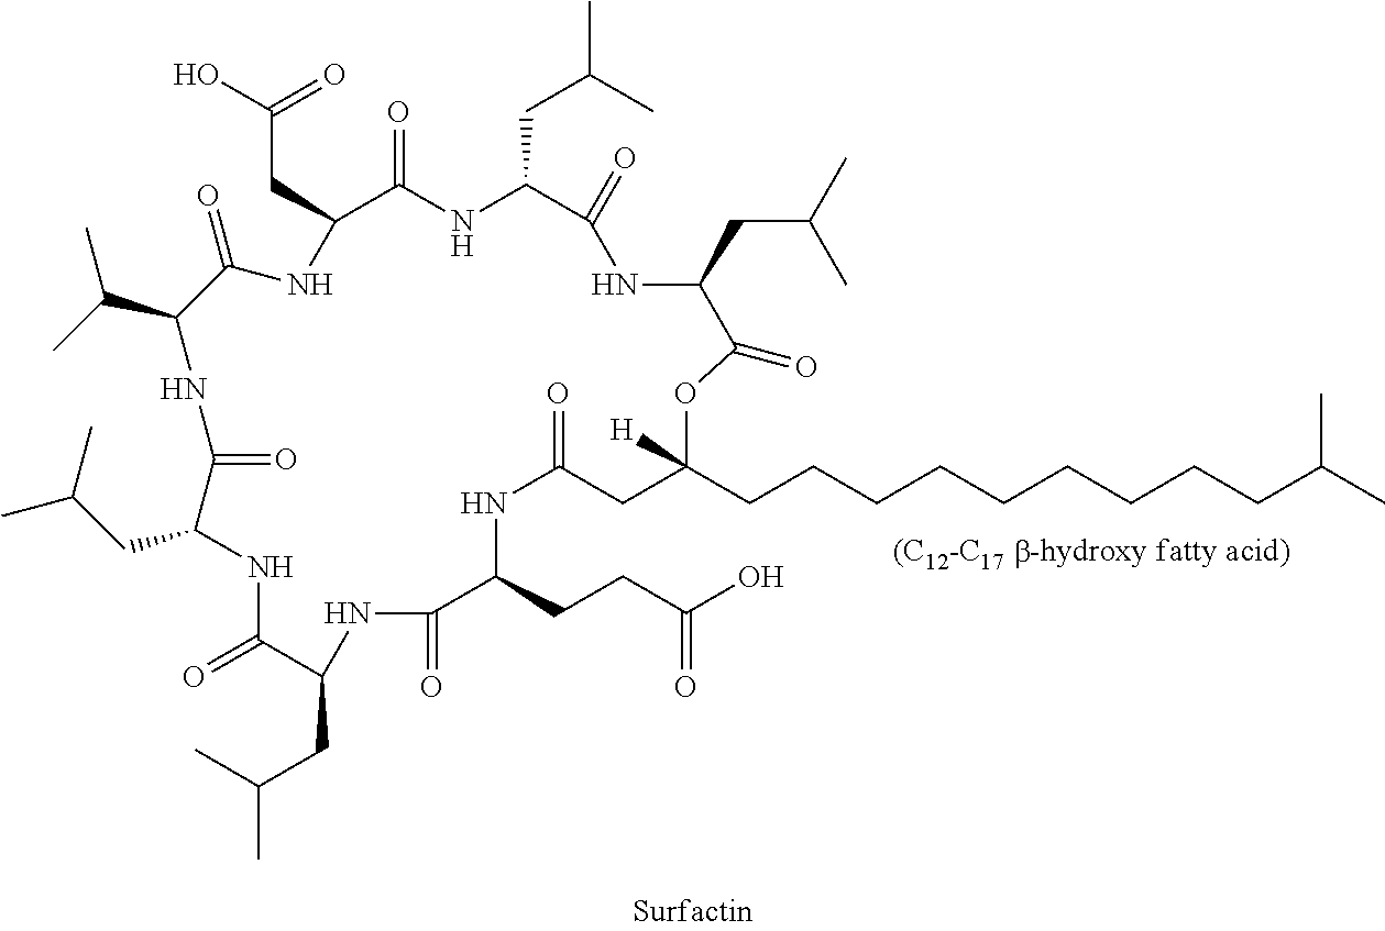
C1(C(C)C)C(=O)NC(CC(O)=O)C(=O)NC(CC(C)C)C(=O)NC(CC(C)C)C(=O)OC(CCCCCCCCCC(C)C)([H])CC(=O)NC(CCC(O)=O)C(=O)NC(CC(C)C)C(=O)NC(CC(C)C)C(=O)N1
